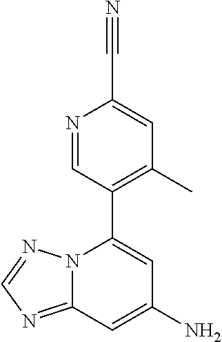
N1=CC(C2=CC(N)=CC3=NC=NN23)=C(C)C=C1C#N
